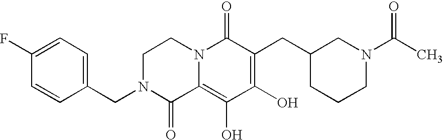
C1N(CC2=CC=C(F)C=C2)C(=O)C2=C(O)C(O)=C(CC3CCCN(C(C)=O)C3)C(=O)N2C1
